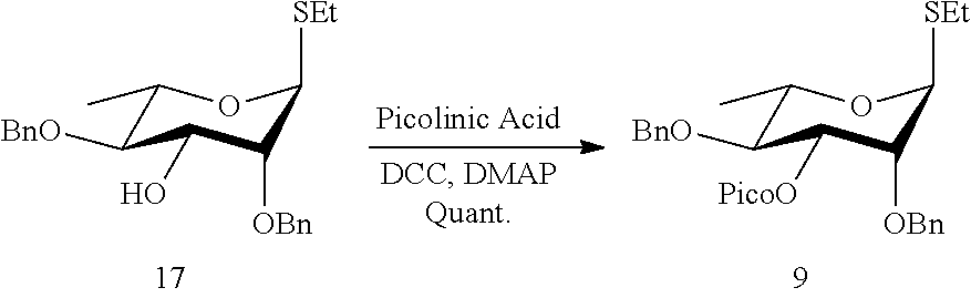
C1(C)C([BnO])C(O)C([OBn])C([SEt])O1.C1(C)C([BnO])C([PicoO])C([OBn])C([SEt])O1
